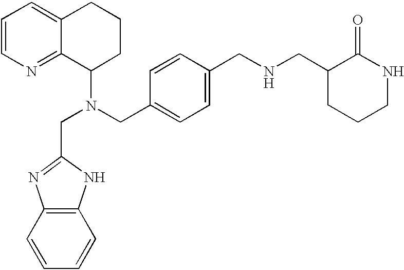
C(N(CC1=CC=C(CNCC2CCCNC2=O)C=C1)C1CCCC2=CC=CN=C12)C1=NC2=C(N1)C=CC=C2
